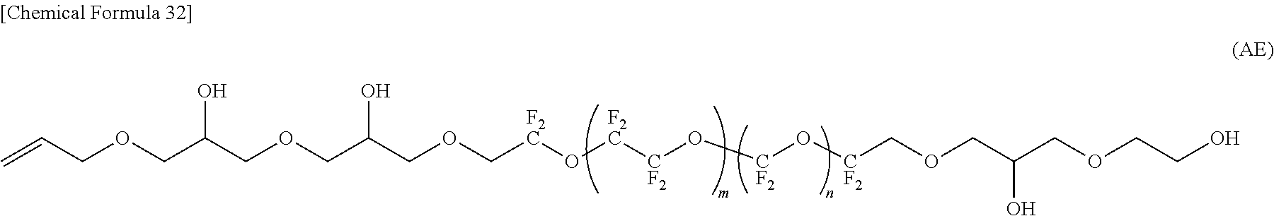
C(OCC(COC[F2C]O[F2C][CF2]O[CF2]O[CF2]COCC(COCCO)O)O)C(COCC=C)O
